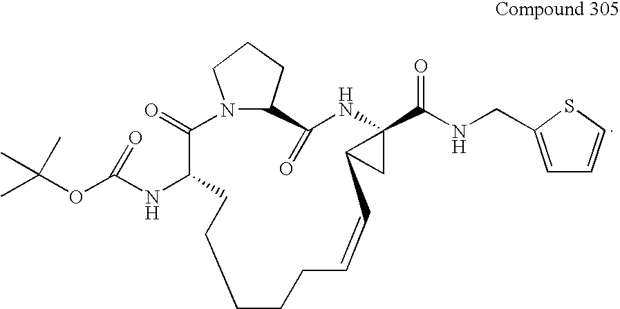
C1CCC=CC2CC2(C(NCC2=CC=CS2)=O)NC(=O)C2CCCN2C(=O)C(NC(OC(C)(C)C)=O)CC1
